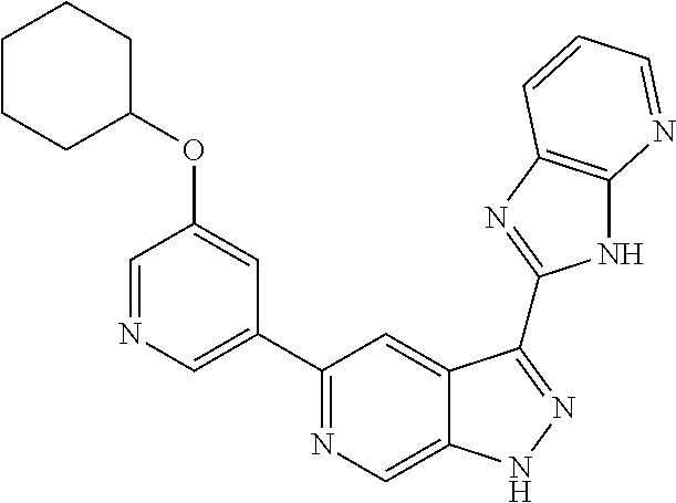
C1(C2=NC=C3C(=C2)C(C2=NC4=C(N2)N=CC=C4)=NN3)=CN=CC(OC2CCCCC2)=C1
